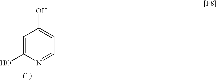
C1=C(O)N=CC=C1O
